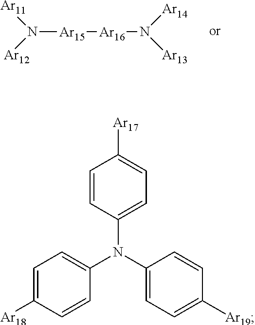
[Ar15]([Ar16]N([Ar13])[Ar14])N([Ar12])[Ar11].C1(N(C2=CC=C([Ar19])C=C2)C2=CC=C([Ar18])C=C2)=CC=C([Ar17])C=C1
